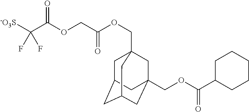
[-O3S]C(C(OCC(OCC12CC3CC(CC(COC(C4CCCCC4)=O)(C1)C3)C2)=O)=O)(F)F
